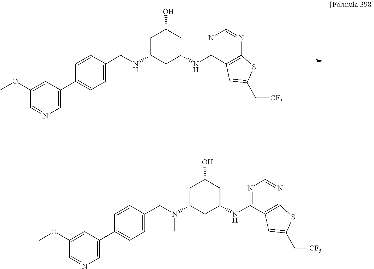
C1=C(C2=CC=C(CNC3CC(NC4=NC=NC5=C4C=C(C[CF3])S5)CC(O)C3)C=C2)C=C(OC)C=N1.C1=C(C2=CC=C(CN(C3CC(NC4=NC=NC5=C4C=C(C[CF3])S5)CC(O)C3)C)C=C2)C=C(OC)C=N1
